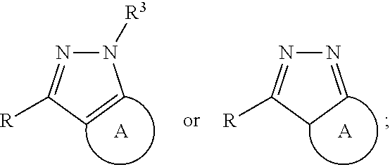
N1([R3])N=C([R])C=C1.[A].[A].N1=CCC([R])=N1
